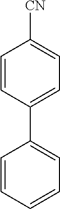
C1=CC(C2=CC=CC=C2)=CC=C1[CN]
